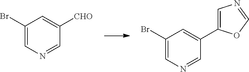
C1(Br)=CN=CC(C2=CN=CO2)=C1.C1(Br)=CN=CC([CHO])=C1
